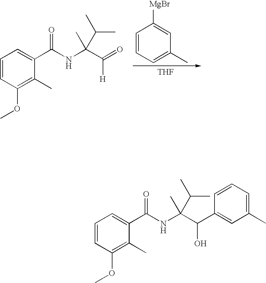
COC1=C(C)C(C(NC(C(=O)[H])(C)C(C)C)=O)=CC=C1.C1=CC=C(C)C=C1[MgBr].[THF].COC1=C(C)C(C(NC(C(C2=CC(C)=CC=C2)O)(C)C(C)C)=O)=CC=C1
